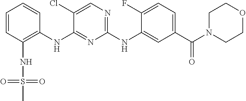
C1=CC(NS(=O)(=O)C)=C(NC2=NC(NC3=CC(C(N4CCOCC4)=O)=CC=C3F)=NC=C2Cl)C=C1
